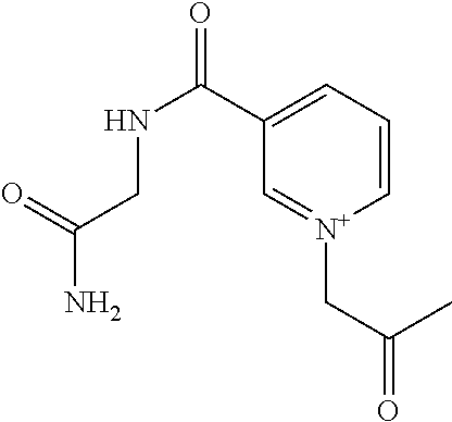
C1=C(C(NCC(N)=O)=O)C=[N+](CC(C)=O)C=C1
